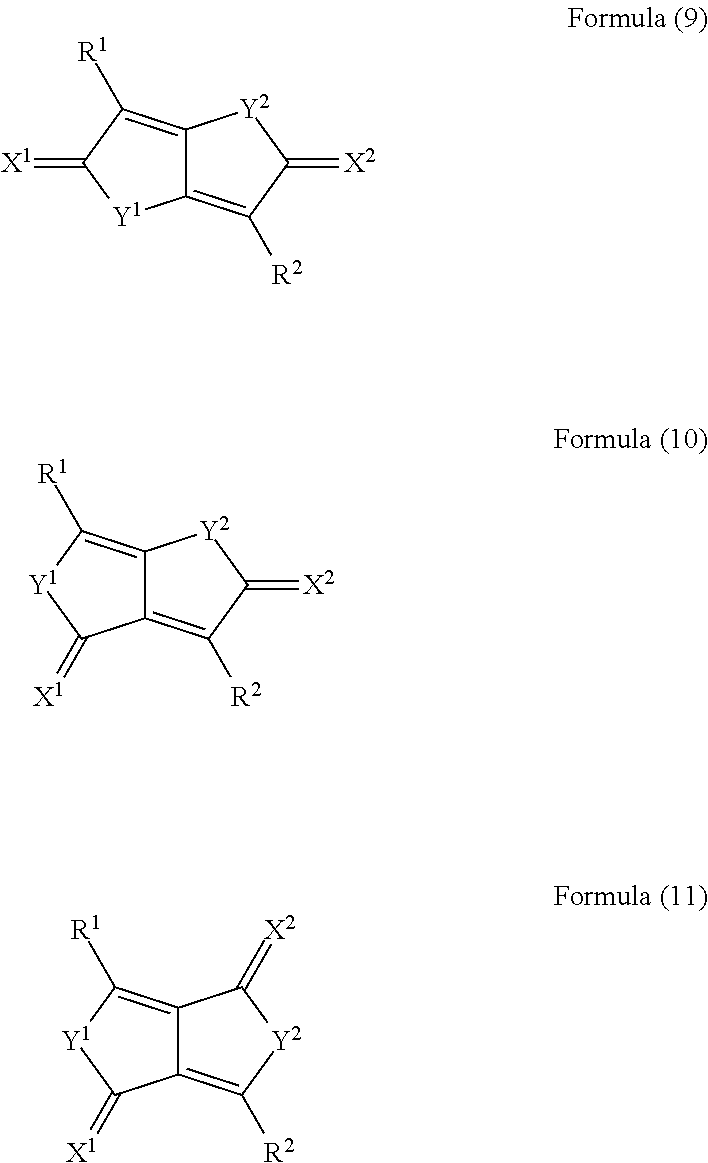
C12=C([R2])C(=[X2])[Y2]C1=C([R1])C(=[X1])[Y1]2.C12=C([R2])C(=[X2])[Y2]C1=C([R1])[Y1]C2=[X1].C12=C([R2])[Y2]C(=[X2])C1=C([R1])[Y1]C2=[X1]
